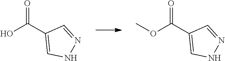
O=C(C1=CNN=C1)O.O=C(C1=CNN=C1)OC
